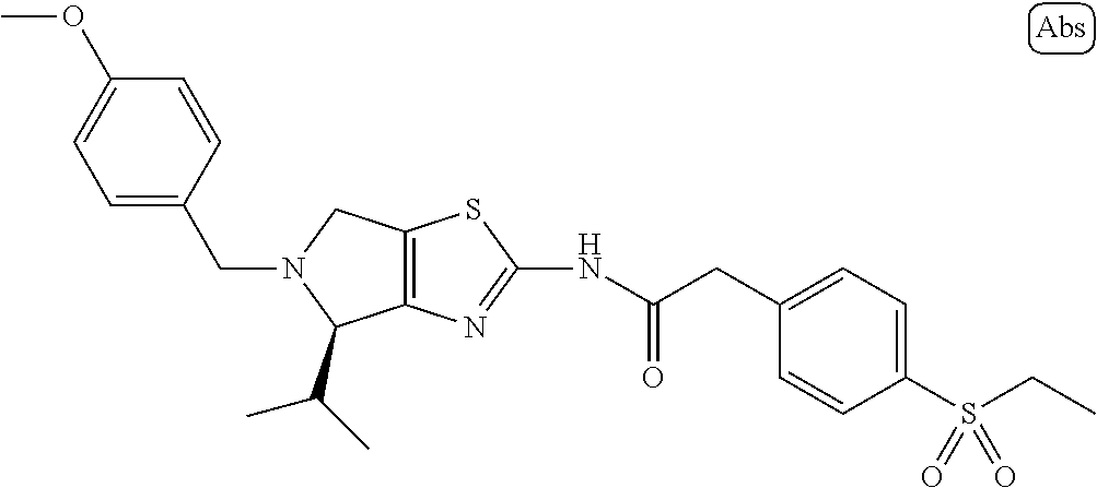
C12=C(N=C(NC(CC3=CC=C(S(CC)(=O)=O)C=C3)=O)S1)C(C(C)C)N(CC1=CC=C(OC)C=C1)C2
